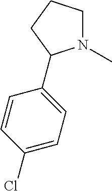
N1(C)CCCC1C1=CC=C(Cl)C=C1
